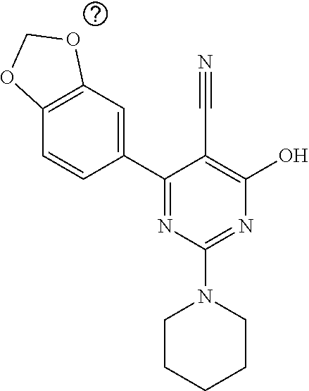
C1(C2=NC(N3CCCCC3)=NC(O)=C2C#N)=CC2=C(C=C1)OCO2
